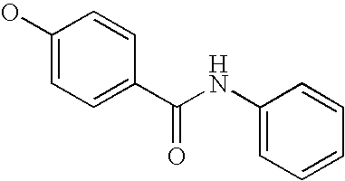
OC1=CC=C(C(NC2=CC=CC=C2)=O)C=C1
